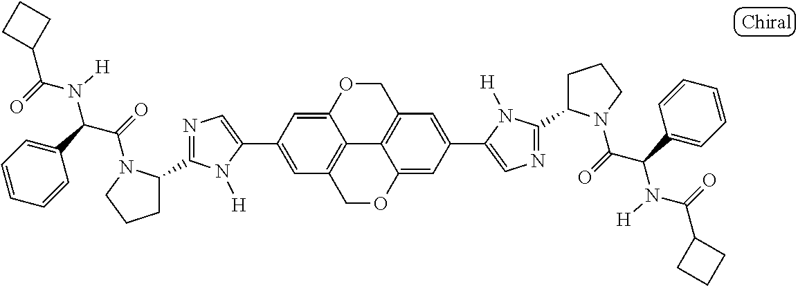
C1(C2=CC3=C4C(=C2)OCC2=C4C(=CC(C4=CN=C(C5CCCN5C(=O)C(C5=CC=CC=C5)N([H])C(=O)C5CCC5)N4[H])=C2)OC3)=CN=C(C2CCCN2C(=O)C(C2=CC=CC=C2)N([H])C(=O)C2CCC2)N1[H]
